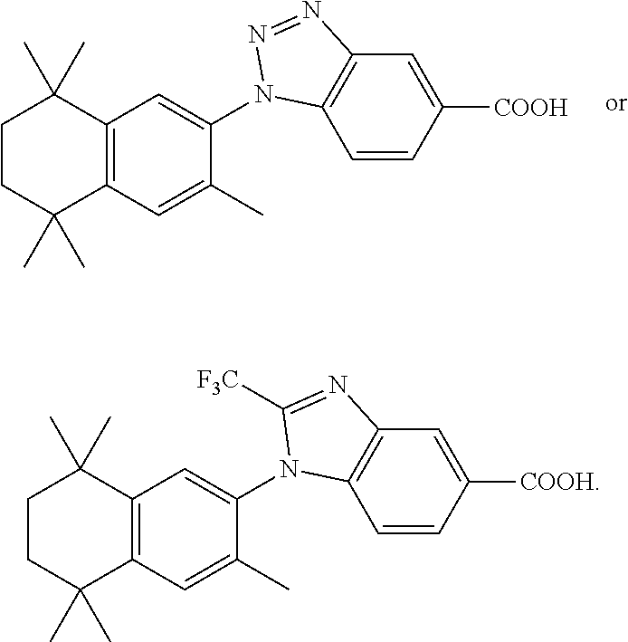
C12=C(C=C(C)C(N3C4=C(C=C([COOH])C=C4)N=N3)=C1)C(C)(C)CCC2(C)C.C12=C(C=C(C)C(N3C4=C(C=C([COOH])C=C4)N=C3[F3C])=C1)C(C)(C)CCC2(C)C
